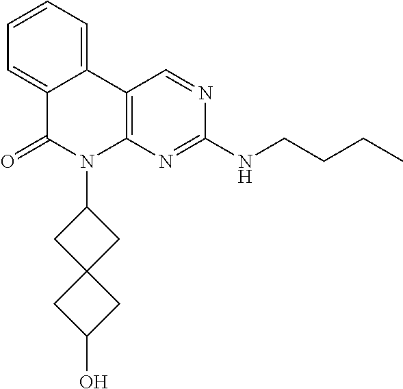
C1=CC=C2C(=C1)C(=O)N(C1CC3(C1)CC(O)C3)C1=C2C=NC(NCCCC)=N1
